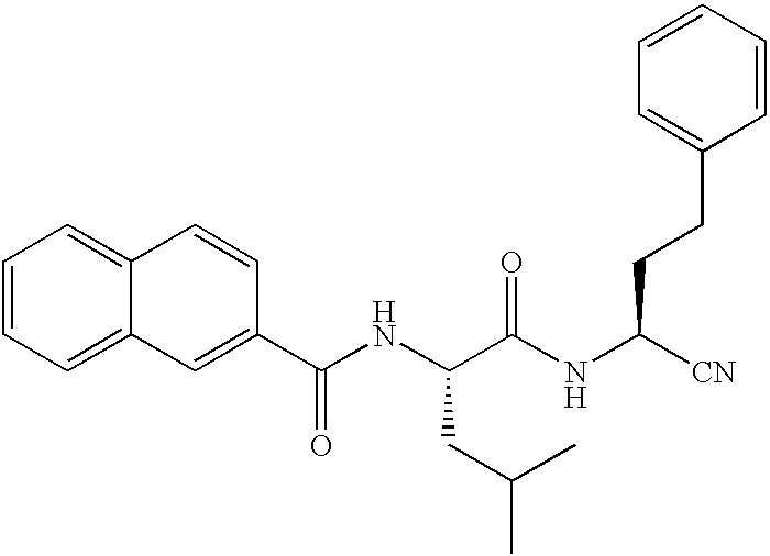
C1=CC=C2C(=C1)C=CC(C(NC(CC(C)C)C(NC([CN])CCC1=CC=CC=C1)=O)=O)=C2
